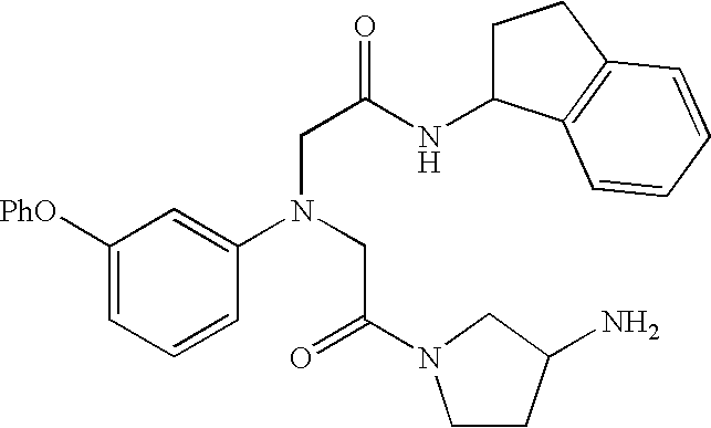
C1([PhO])=CC=CC(N(CC(=O)N2CCC(N)C2)CC(NC2CCC3=C2C=CC=C3)=O)=C1
